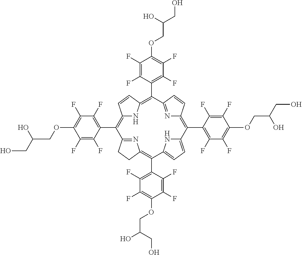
C1(C2=C3NC(=C(C4=C(F)C(F)=C(OCC(O)CO)C(F)=C4F)C4=NC(=C(C5=C(F)C(F)=C(OCC(O)CO)C(F)=C5F)C5=CC=C(C(C6=C(F)C(F)=C(OCC(O)CO)C(F)=C6F)=C6N=C2CC6)N5)C=C4)C=C3)=C(F)C(F)=C(OCC(O)CO)C(F)=C1F
